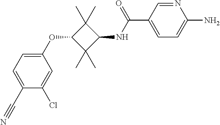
C1(OC2C(C)(C)C(NC(C3=CC=C(N)N=C3)=O)C2(C)C)=CC=C(C#N)C(Cl)=C1
